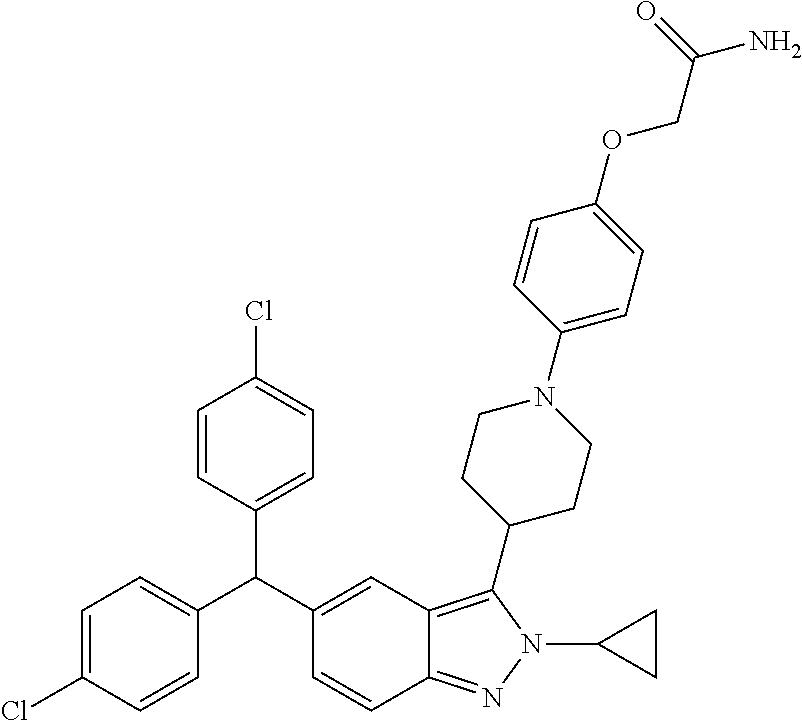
C1=C(Cl)C=CC(C(C2=CC3=C(C4CCN(C5=CC=C(OCC(N)=O)C=C5)CC4)N(C4CC4)N=C3C=C2)C2=CC=C(Cl)C=C2)=C1
